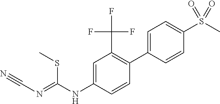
N(C1=CC(C(F)(F)F)=C(C2=CC=C(S(C)(=O)=O)C=C2)C=C1)C(=NC#N)SC
